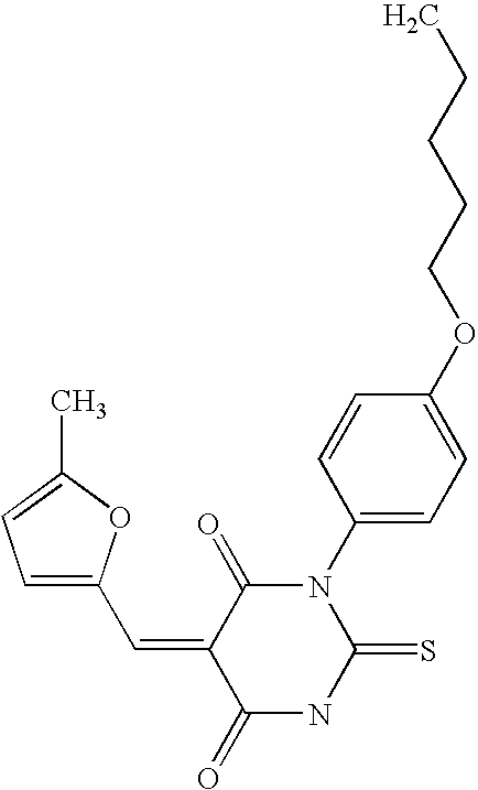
CC1=CC=C(C=C2C(=O)NC(=S)N(C3=CC=C(OCCCCC)C=C3)C2=O)O1
